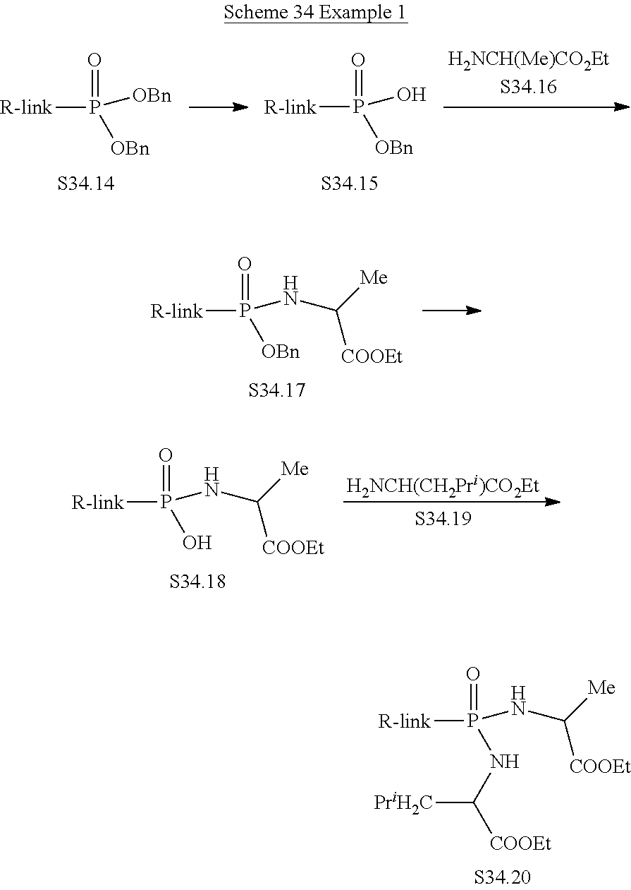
[R-link]P(=O)(NC([Me])[COOEt])[OBn].[R-link]P(=O)([OBn])[OBn].[R-link]P(=O)(O)[OBn].[R-link]P(=O)(NC([Me])[COOEt])NC([COOEt])[PriH2C].[R-link]P(=O)(NC([Me])[COOEt])O
